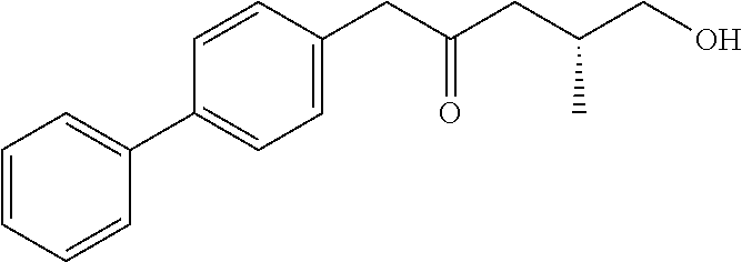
C1=CC=CC(C2=CC=C(CC(CC(CO)C)=O)C=C2)=C1
